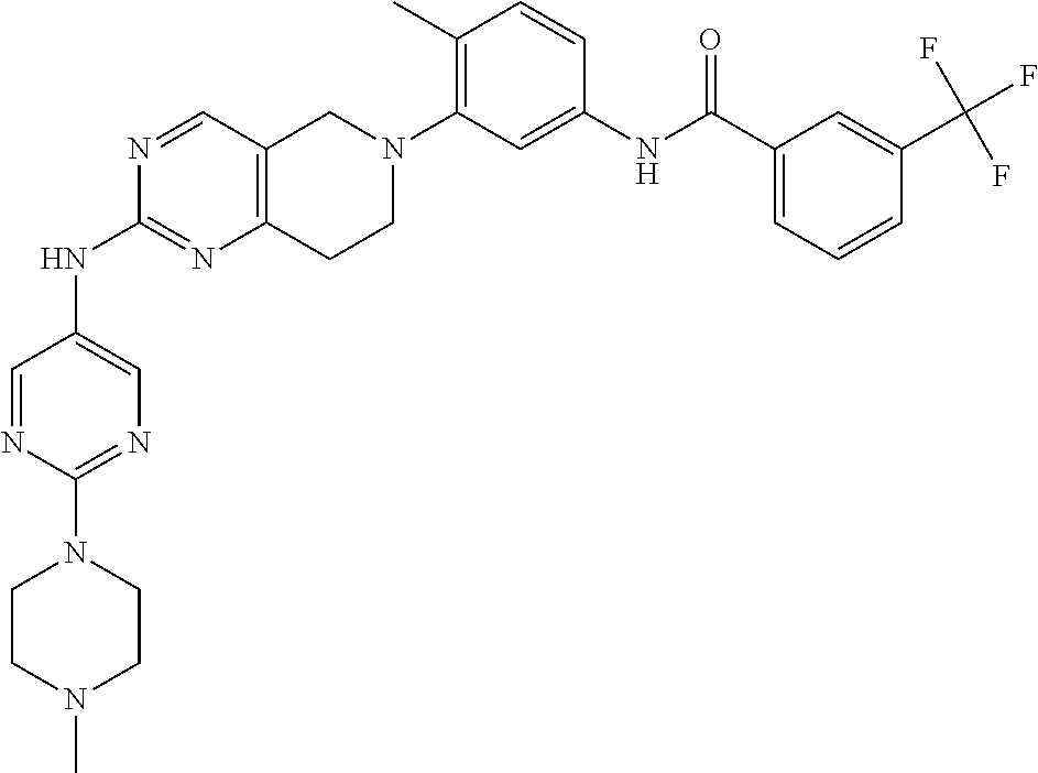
N1(C2=NC=C(NC3=NC4=C(C=N3)CN(C3=C(C)C=CC(NC(C5=CC=CC(C(F)(F)F)=C5)=O)=C3)CC4)C=N2)CCN(C)CC1
